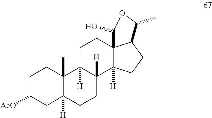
C1C([AcO])CC2([H])C(C)(C1)C1([H])C([H])(CC2)C2([H])C3(CC1)C(CC2)C(C)OC3O
